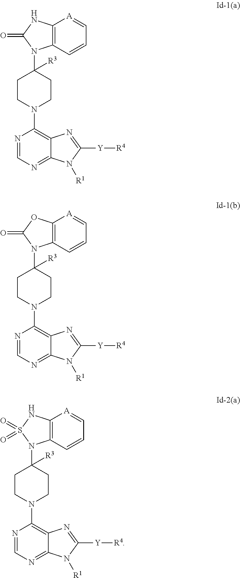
N1=CN=C2C(=C1N1CCC([R3])(N3C4=C(NC3=O)[A]=CC=C4)CC1)N=C([Y][R4])N2[R1].N1=CN=C2C(=C1N1CCC([R3])(N3C4=C(OC3=O)[A]=CC=C4)CC1)N=C([Y][R4])N2[R1].N1=CN=C2C(=C1N1CCC([R3])(N3C4=C(NS3(=O)=O)[A]=CC=C4)CC1)N=C([Y][R4])N2[R1]
